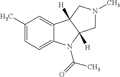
C1(C)=CC=C2C(=C1)C1([H])C([H])(N2C(C)=O)CN(C)C1
